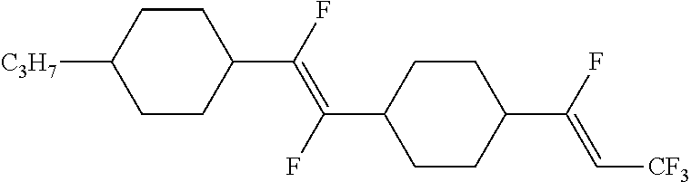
C1CC(C(F)=C[CF3])CCC1C(=C(C1CCC([C3H7])CC1)F)F
